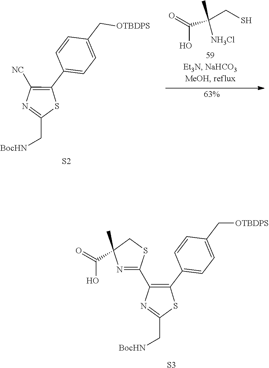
[63%].[NC]C1=C(C2=CC=C(C[OTBDPS])C=C2)SC(C[BocHN])=N1.[S2].C(O)(=O)C(CS)([NH3Cl])C.[S3].C1(C2=CC=C(C[OTBDPS])C=C2)=C(C2=NC(C(=O)O)(C)CS2)N=C(C[BocHN])S1
